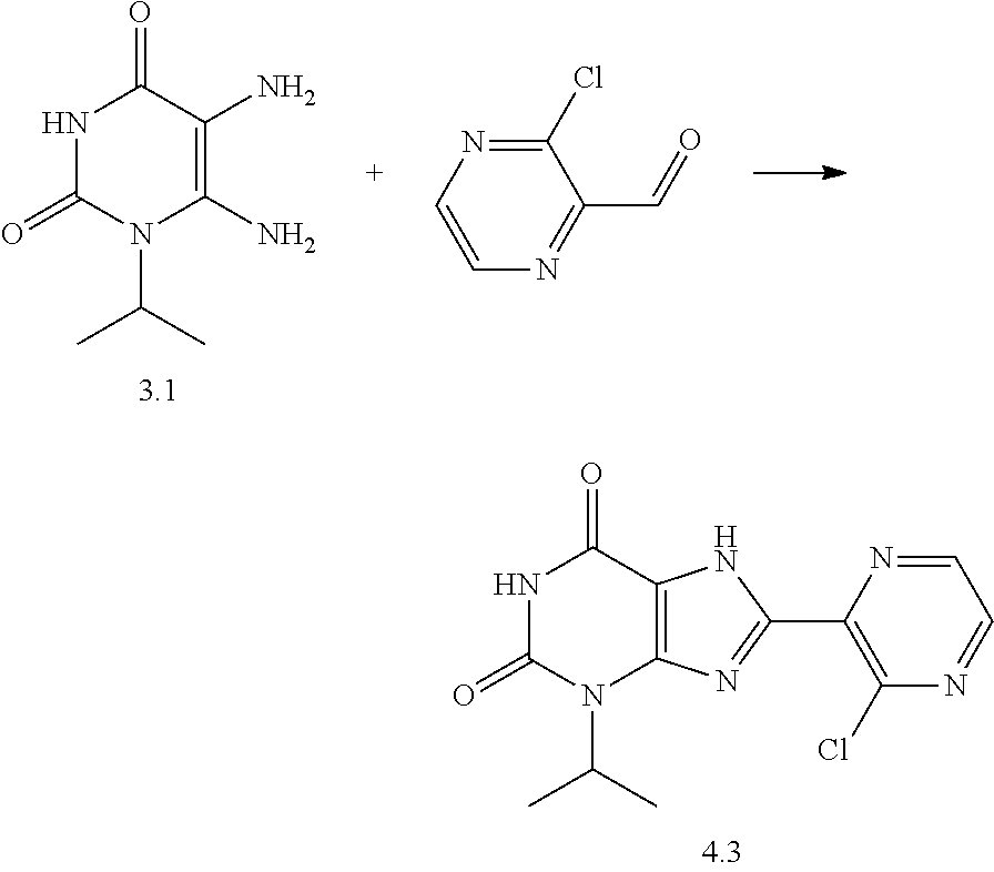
N1C(=O)N(C(C)C)C(N)=C(N)C1=O.C1(Cl)=NC=CN=C1C=O.N1C(=O)N(C(C)C)C2=C(C1=O)NC(C1=C(Cl)N=CC=N1)=N2
